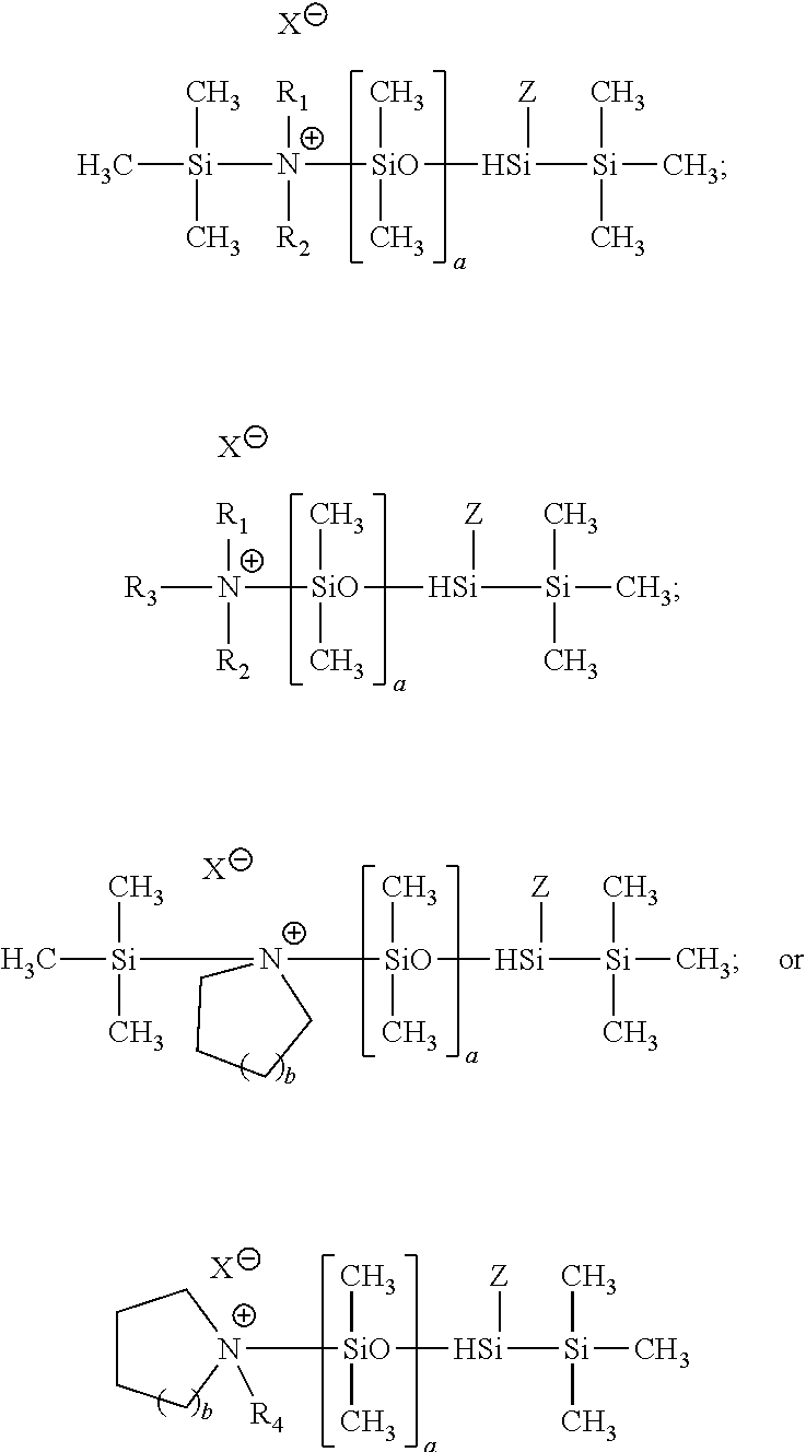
C[Si](C)(C)[N+]([R1])([R2])[SiO]([Si]([Z])[Si](C)(C)C)(C)C.[X].[R3][N+]([R1])([R2])[SiO]([Si]([Z])[Si](C)(C)C)(C)C.[X].C[Si](C)(C)[N+]1([SiO]([Si]([Z])[Si](C)(C)C)(C)C)CCCC1.[X].[N+]1([SiO]([Si]([Z])[Si](C)(C)C)(C)C)([R4])CCCC1.[X]
